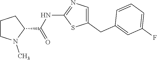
C1(CC2=CC(F)=CC=C2)=CN=C(NC(=O)C2CCCN2C)S1
